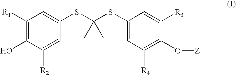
C1([R1])=C(O)C([R2])=CC(SC(SC2=CC([R4])=C(O[Z])C([R3])=C2)(C)C)=C1
